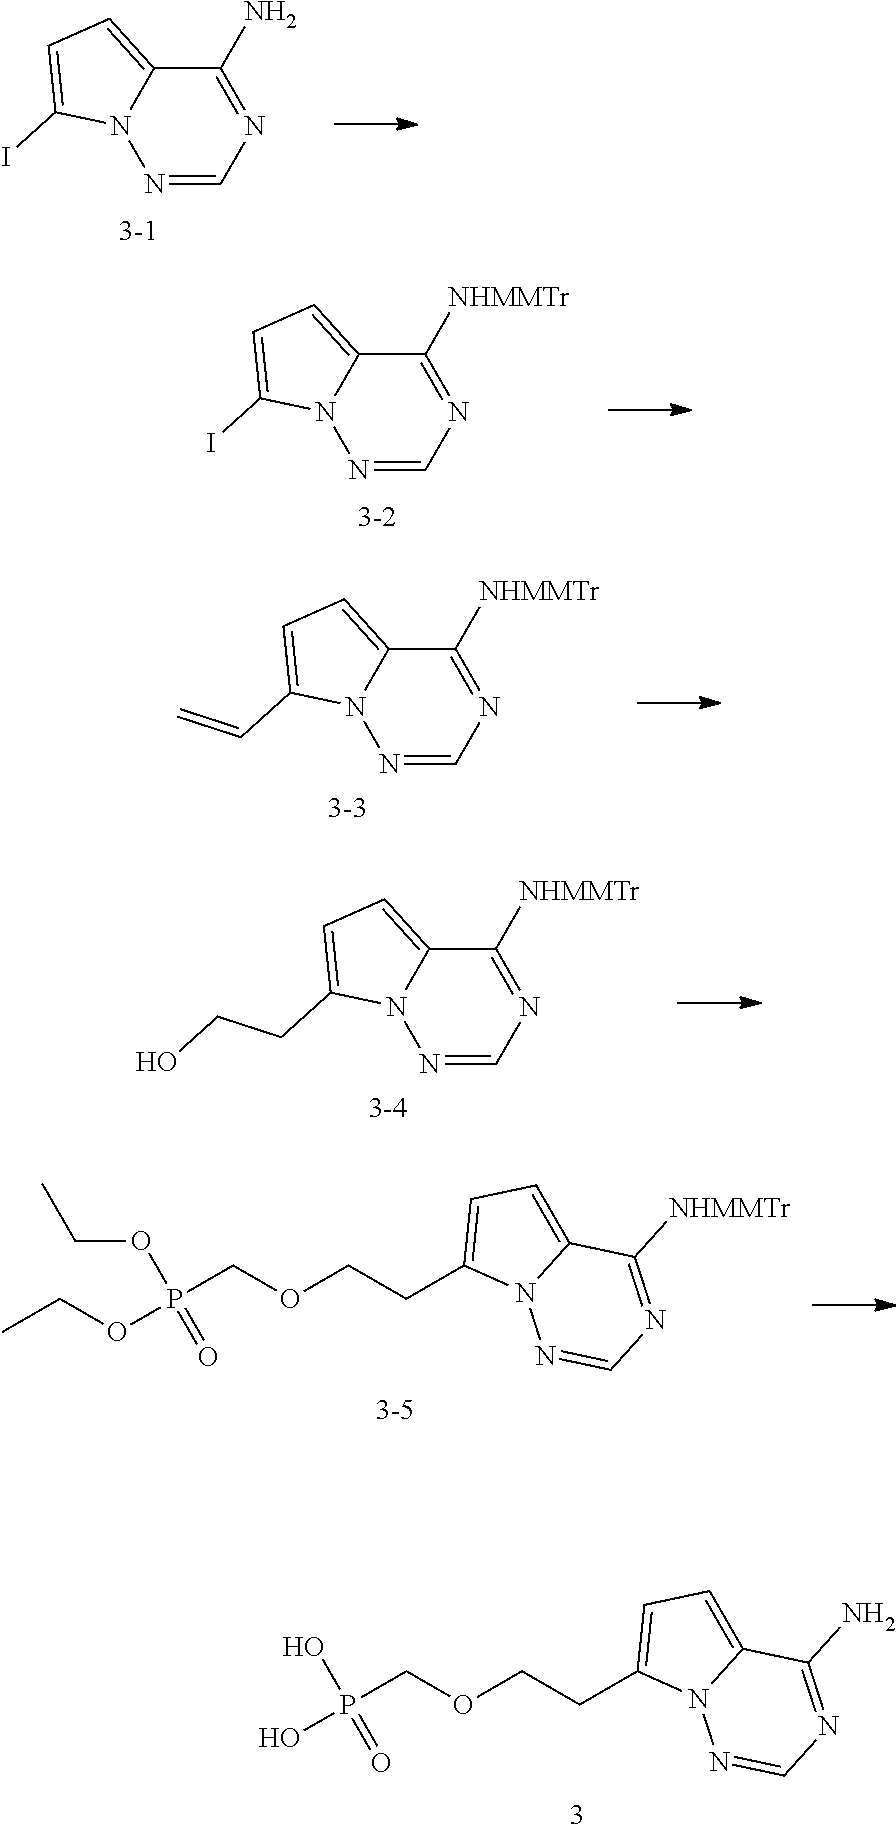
N1=CN=C(N)C2=CC=C(I)N12.N1=CN=C([NHMMTr])C2=CC=C(I)N12.N1=CN=C([NHMMTr])C2=CC=C(C=C)N12.N1=CN=C([NHMMTr])C2=CC=C(CCO)N12.P(COCCC1=CC=C2N1N=CN=C2N)(O)(O)=O.P(COCCC1=CC=C2N1N=CN=C2[NHMMTr])(OCC)(OCC)=O
